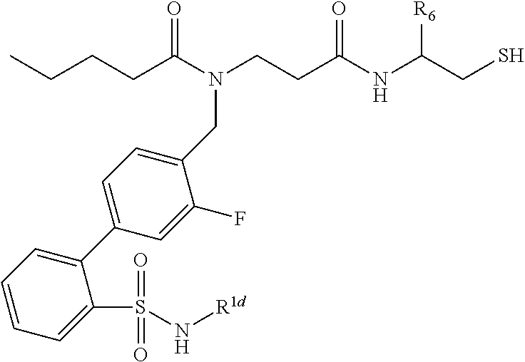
N(C(CCCC)=O)(CCC(NC(CS)[R6])=O)CC1=CC=C(C2=CC=CC=C2S(N[R1d])(=O)=O)C=C1F
